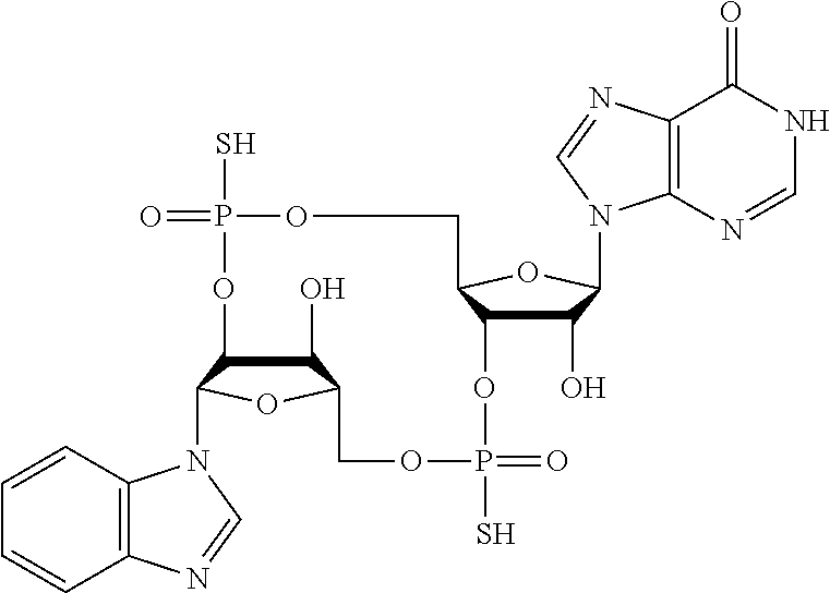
C1(O)C2C(N3C4=C(C=CC=C4)N=C3)OC1COP(S)(=O)OC1C(O)C(N3C4=C(C(=O)NC=N4)N=C3)OC1COP(S)(=O)O2
